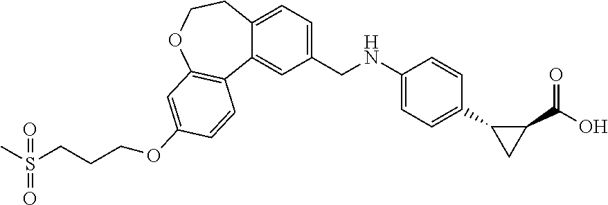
C1(CNC2=CC=C(C3CC3C(O)=O)C=C2)=CC=C2C(=C1)C1=C(OCC2)C=C(OCCCS(C)(=O)=O)C=C1
